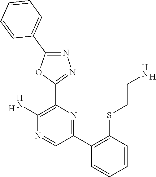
[H].C1(N)=C(C2=NN=C(C3=CC=CC=C3)O2)N=C(C2=C(SCCN)C=CC=C2)C=N1.[H]
